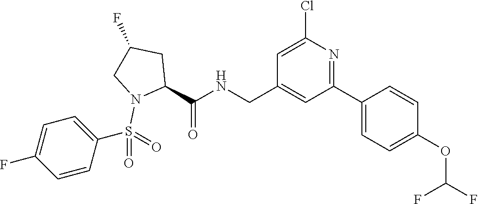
C(C1=CC(C2=CC=C(OC(F)F)C=C2)=NC(Cl)=C1)NC(C1CC(F)CN1S(=O)(=O)C1=CC=C(F)C=C1)=O
